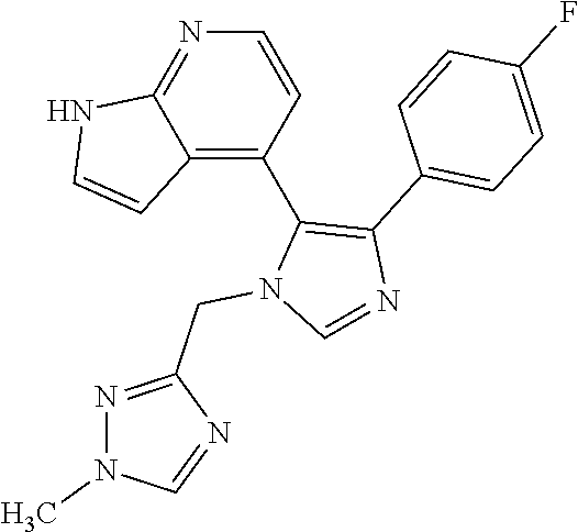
N1=C2C(=C(C3=C(C4=CC=C(F)C=C4)N=CN3CC3=NN(C)C=N3)C=C1)C=CN2
